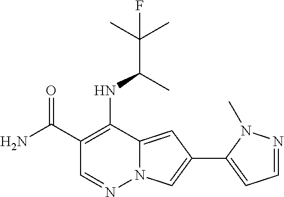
C1(C(N)=O)=C(NC(C(C)(C)F)C)C2=CC(C3=CC=NN3C)=CN2N=C1
